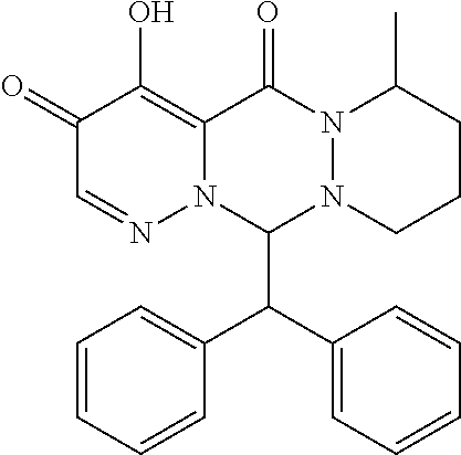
C1(=O)C=NN2C(=C1O)C(=O)N1N(C2C(C2=CC=CC=C2)C2=CC=CC=C2)CCCC1C
